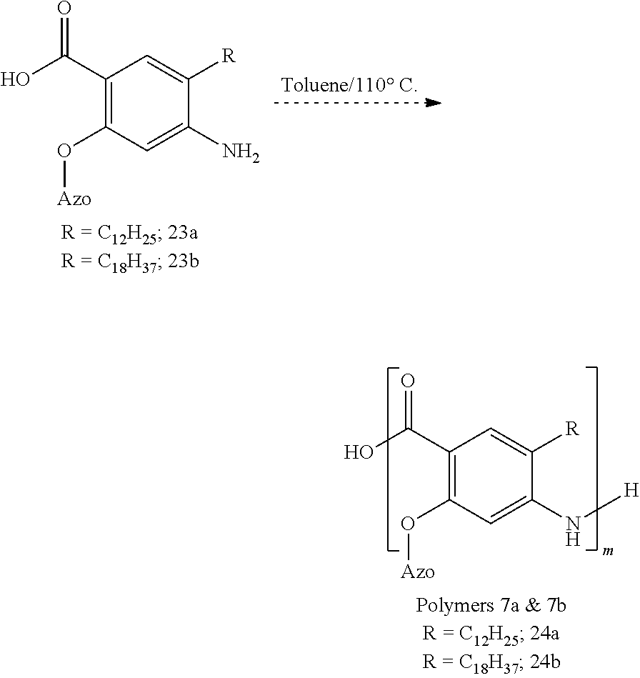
C1(N)=CC(O[Azo])=C(C(O)=O)C=C1[R].C1(N[H])=CC(O[Azo])=C(C(O)=O)C=C1[R]
